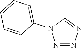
N1=NN=CN1C1=CC=CC=C1
